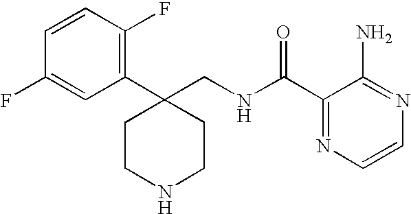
C1CC(C2=C(F)C=CC(F)=C2)(CNC(C2=NC=CN=C2N)=O)CCN1
